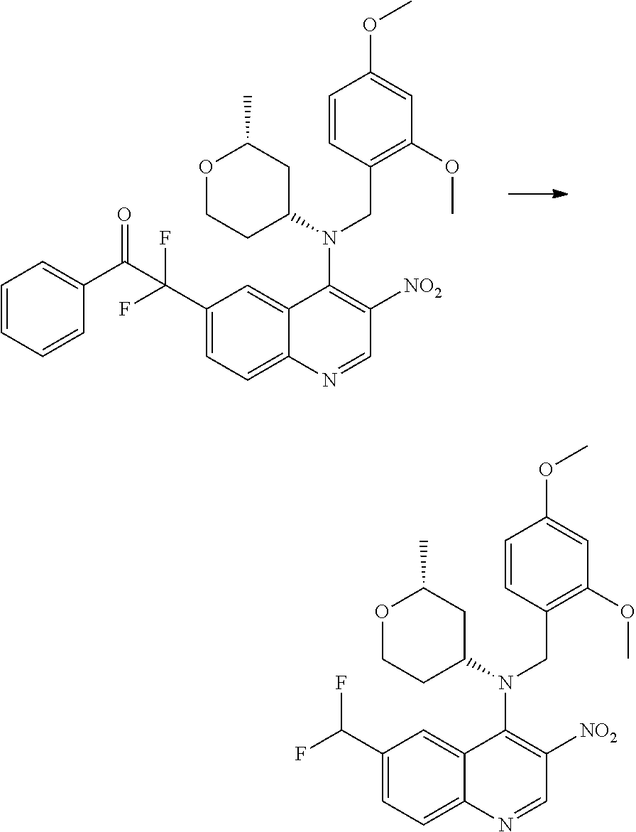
C1=CC=CC(C(C(F)(F)C2=CC=C3C(=C2)C(N(C2CC(C)OCC2)CC2=C(OC)C=C(OC)C=C2)=C([NO2])C=N3)=O)=C1.C(F)(F)C1=CC=C2C(=C1)C(N(C1CC(C)OCC1)CC1=C(OC)C=C(OC)C=C1)=C([NO2])C=N2
